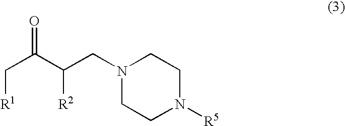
C(C(C([R2])CN1CCN([R5])CC1)=O)[R1]
